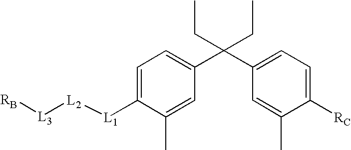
[RB][L3][L2][L1]C1=CC=C(C(C2=CC=C([RC])C(C)=C2)(CC)CC)C=C1C
